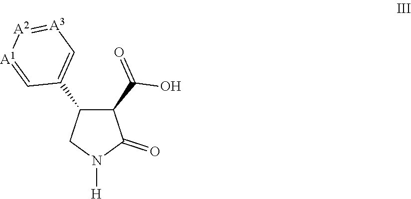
C1(C(O)=O)C(C2=C[A3]=[A2][A1]=C2)CN([H])C1=O
